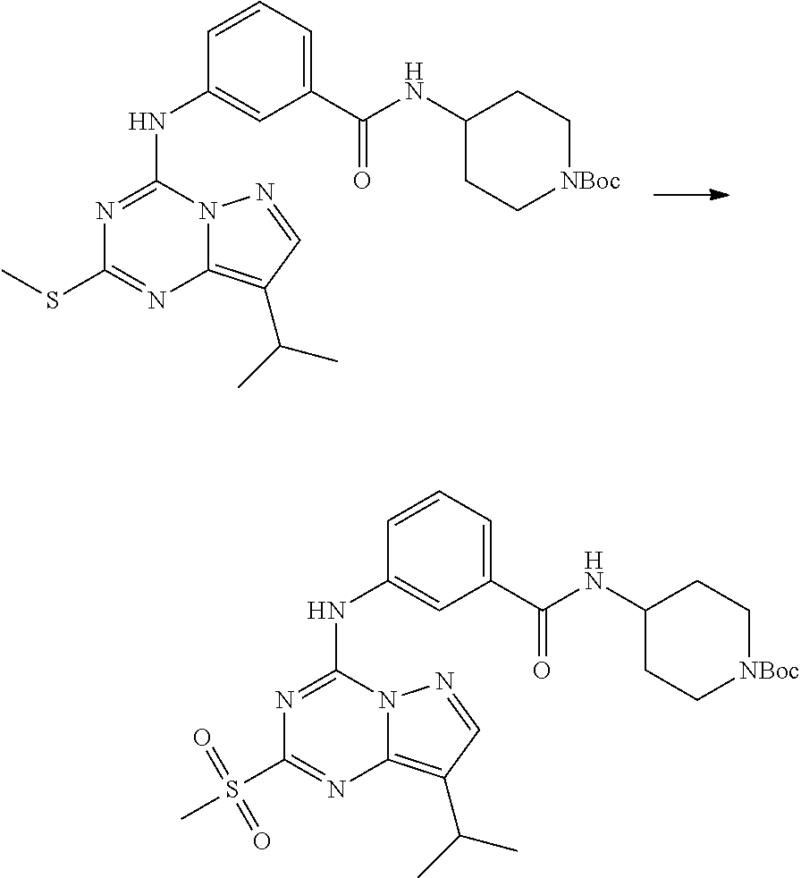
N1=C(NC2=CC(C(NC3CC[NBoc]CC3)=O)=CC=C2)N2C(=C(C(C)C)C=N2)N=C1SC.N1=C(NC2=CC(C(NC3CC[NBoc]CC3)=O)=CC=C2)N2C(=C(C(C)C)C=N2)N=C1S(C)(=O)=O
